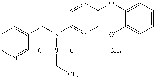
C1=CN=CC(CN(S(=O)(=O)C[CF3])C2=CC=C(OC3=CC=CC=C3OC)C=C2)=C1
